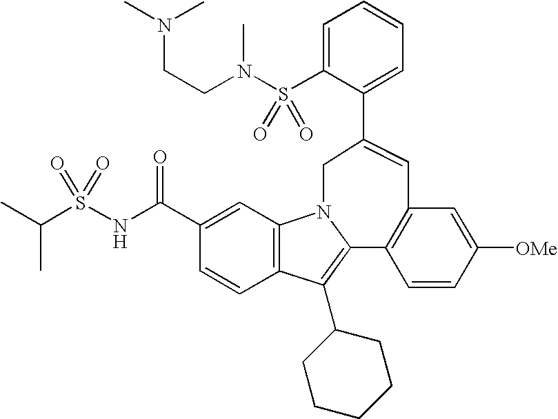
C1(C(NS(C(C)C)(=O)=O)=O)=CC2=C(C=C1)C(C1CCCCC1)=C1N2CC(C2=CC=CC=C2S(N(CCN(C)C)C)(=O)=O)=CC2=C1C=CC([OMe])=C2
